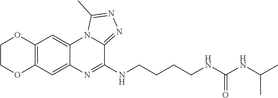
C12=C(C=C3C(=C1)N1C(=NN=C1C)C(NCCCCNC(NC(C)C)=O)=N3)OCCO2
